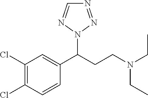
C1(Cl)=C(Cl)C=CC(C(CCN(CC)CC)N2N=NC=N2)=C1
